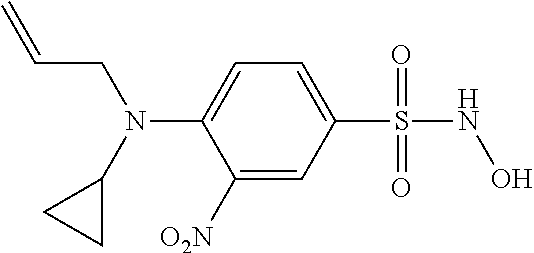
C1([O2N])=CC(S(NO)(=O)=O)=CC=C1N(C1CC1)CC=C
